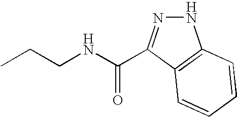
CCCNC(=O)C1=NNC2=C1C=CC=C2
